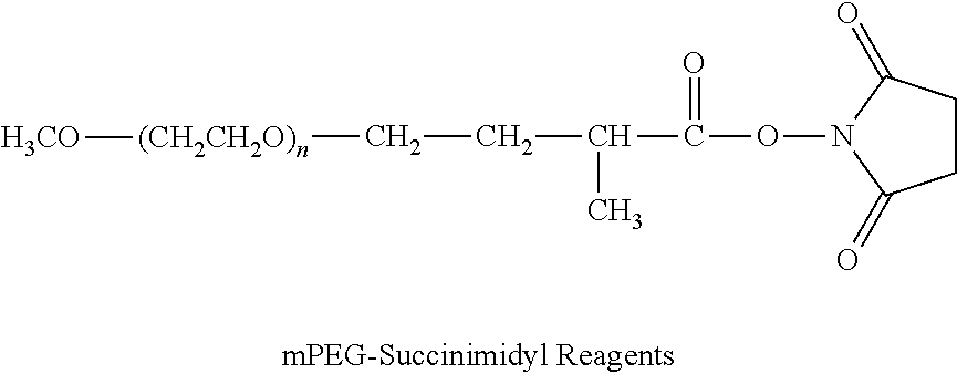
C(ON1C(=O)CCC1=O)(=O)C(C)CC[(CH2CH2O)n][H3CO]
